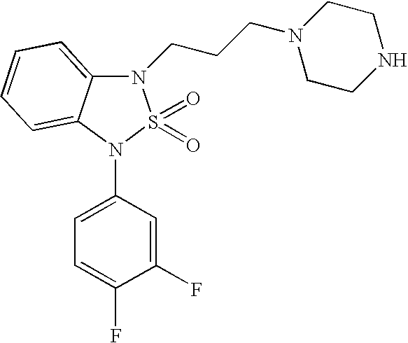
N1(CCCN2CCNCC2)C2=CC=CC=C2N(C2=CC=C(F)C(F)=C2)S1(=O)=O
